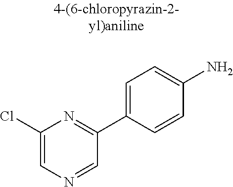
C1(Cl)=CN=CC(C2=CC=C(N)C=C2)=N1
